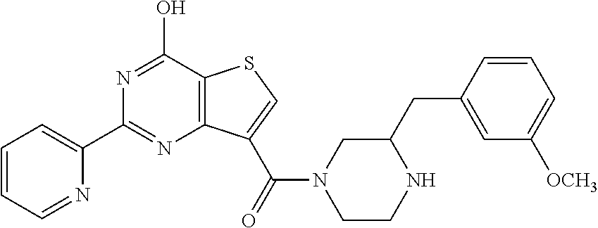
N1=C(O)C2=C(N=C1C1=CC=CC=N1)C(C(=O)N1CCNC(CC3=CC([OCH3])=CC=C3)C1)=CS2
